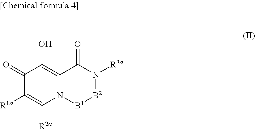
C1(=O)C([R1a])=C([R2a])N2C(=C1O)C(=O)N([R3a])[B2][B1]2
